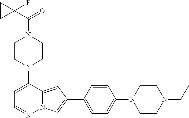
N1(C2=CC=NN3C2=CC(C2=CC=C(N4CCN(CC)CC4)C=C2)=C3)CCN(C(C2(F)CC2)=O)CC1
